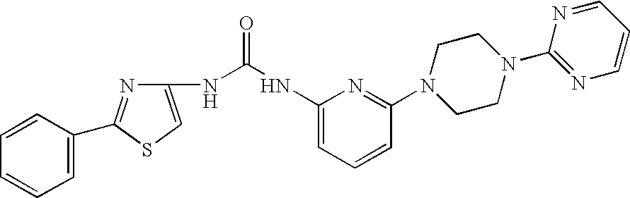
C1(NC(NC2=CC=CC(N3CCN(C4=NC=CC=N4)CC3)=N2)=O)=CSC(C2=CC=CC=C2)=N1
